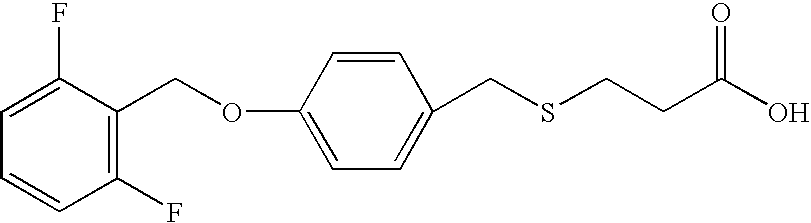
C(SCCC(O)=O)C1=CC=C(OCC2=C(F)C=CC=C2F)C=C1
